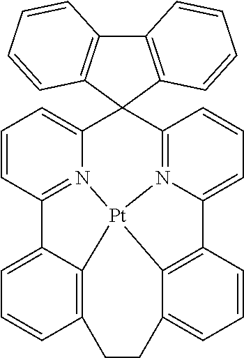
C12=CC=CC3=C1[Pt]14N5=C2C=CC=C5C2(C5=N1C(=CC=C5)C1=C4C(=CC=C1)CC3)C1=C(C3=C2C=CC=C3)C=CC=C1
